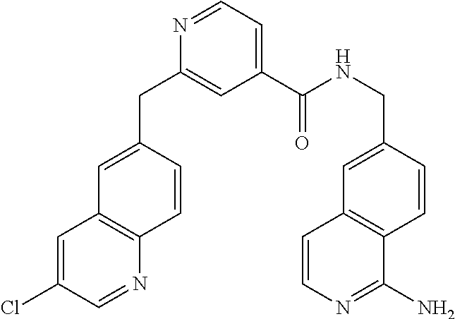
C1=C(CC2=CC(C(NCC3=CC4=C(C=C3)C(N)=NC=C4)=O)=CC=N2)C=CC2=C1C=C(Cl)C=N2
